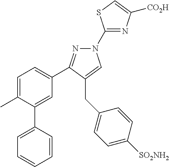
C1(N2N=C(C3=CC=C(C)C(C4=CC=CC=C4)=C3)C(CC3=CC=C([SO2NH2])C=C3)=C2)=NC([CO2H])=CS1
